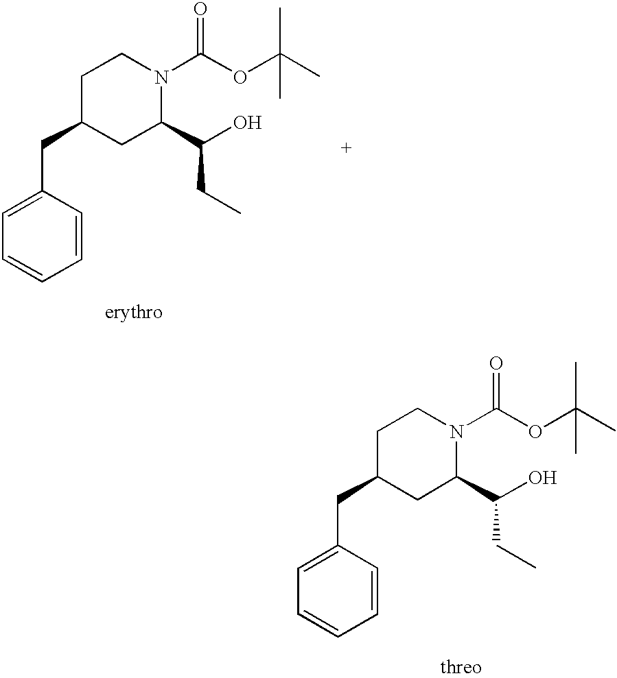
C1=CC(CC2CC(C(O)CC)N(C(OC(C)(C)C)=O)CC2)=CC=C1.C1=CC(CC2CC(C(O)CC)N(C(OC(C)(C)C)=O)CC2)=CC=C1
